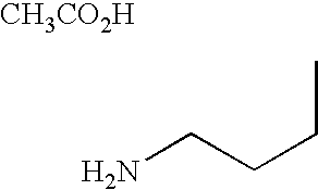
CCCCN.[CH3CO2H]
